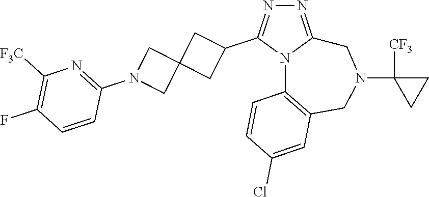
N1=C2N(C(C3CC4(C3)CN(C3=NC([F3C])=C(F)C=C3)C4)=N1)C1=C(CN(C3([CF3])CC3)C2)C=C(Cl)C=C1
